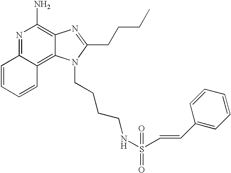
N1=C2C(=C3C(=C1N)N=C(CCCC)N3CCCCNS(=O)(=O)C=CC1=CC=CC=C1)C=CC=C2
